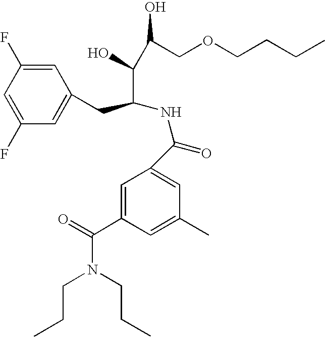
C1=C(C(=O)N(CCC)CCC)C=C(C)C=C1C(=O)NC(CC1=CC(F)=CC(F)=C1)C(O)C(COCCCC)O
